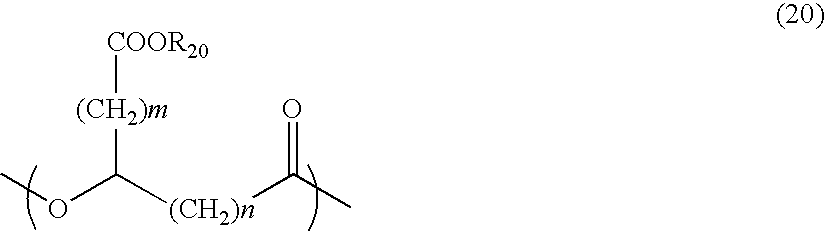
[(CH2)m]([COOR20])C([(CH2)n]C(C)=O)OC
